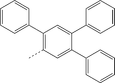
C1(C2=CC=CC=C2)=C(C)C=C(C2=CC=CC=C2)C(C2=CC=CC=C2)=C1
